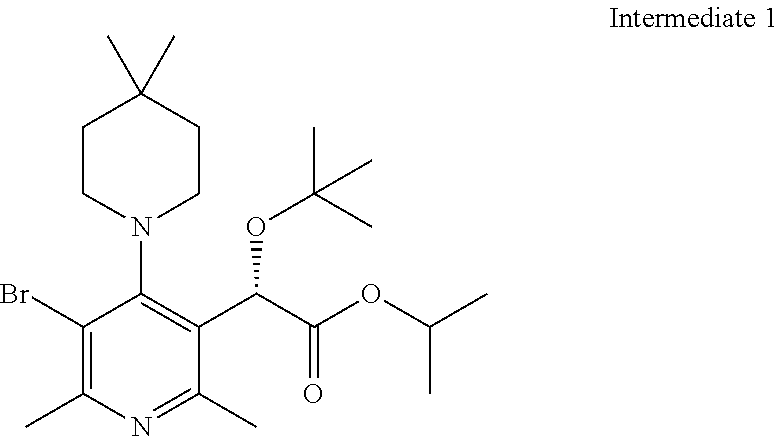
BrC1=C(C)N=C(C)C(C(C(OC(C)C)=O)OC(C)(C)C)=C1N1CCC(C)(C)CC1
